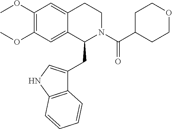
COC1=C(OC)C=C2C(=C1)C(CC1=CNC3=C1C=CC=C3)N(C(C1CCOCC1)=O)CC2
